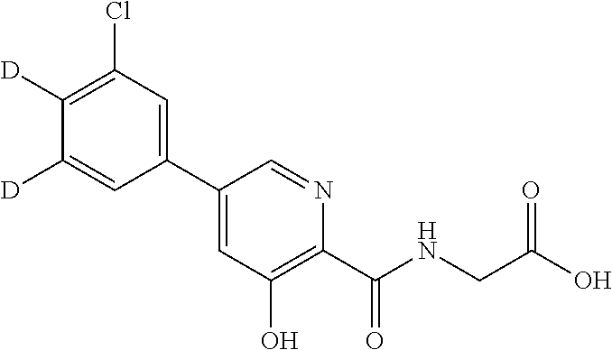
C1(C2=CC(Cl)=C([D])C([D])=C2)=CC(O)=C(C(NCC(O)=O)=O)N=C1
